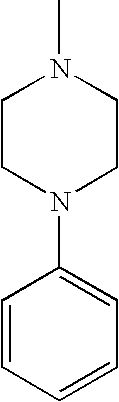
C1CN(C2=CC=CC=C2)CCN1C
